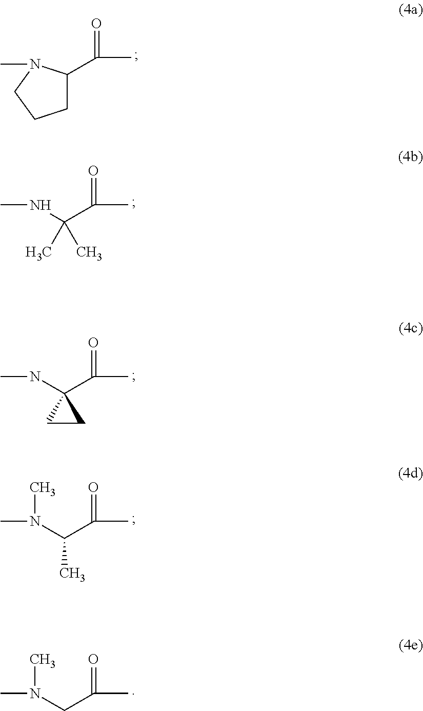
C1C(C(C)=O)N(C)CC1.CNC(C(C)=O)(C)C.CNC1(C(C)=O)CC1.CN(C(C(C)=O)C)C.CN(CC(C)=O)C
